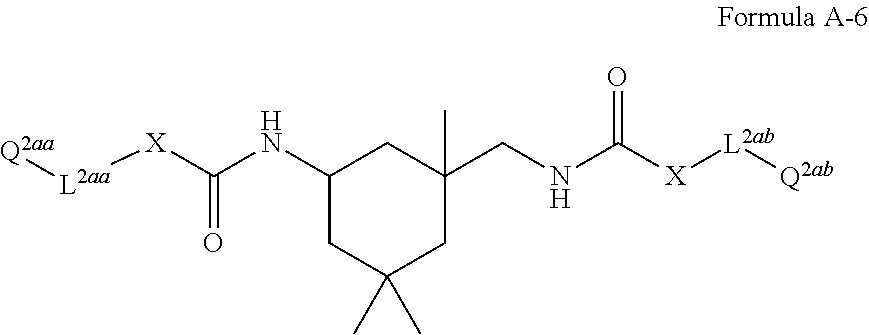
C1(NC([X][L2aa][Q2aa])=O)CC(C)(C)CC(CNC([X][L2ab][Q2ab])=O)(C)C1
